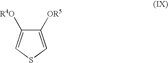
C1([OR5])=CSC=C1[R4O]
